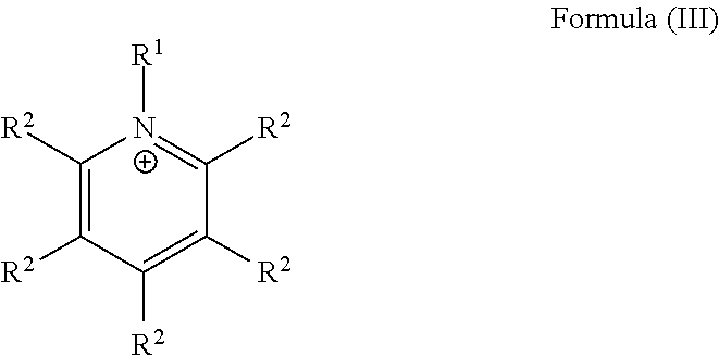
C1([R2])=C([R2])C([R2])=C([R2])C([R2])=[N+]1[R1]
